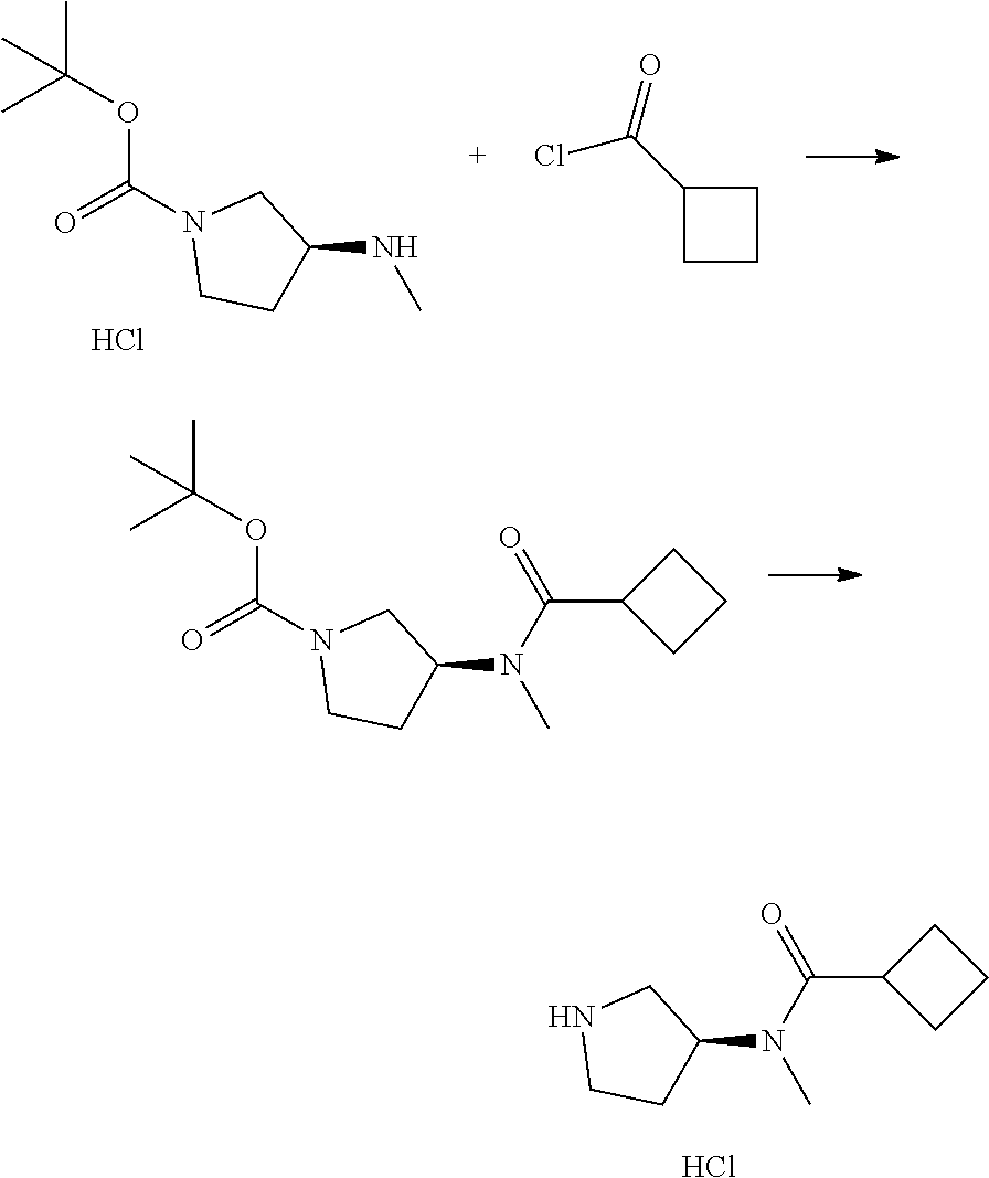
CC(OC(N1CCC(N(C)C(C2CCC2)=O)C1)=O)(C)C.N1CCC(N(C)C(C2CCC2)=O)C1.Cl.CC(OC(N1CCC(NC)C1)=O)(C)C.O=C(C1CCC1)Cl.Cl
